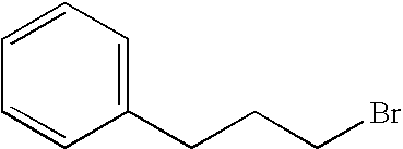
C1=CC(CCCBr)=CC=C1
